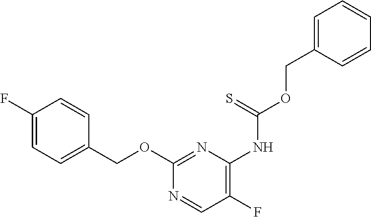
C1(F)=C(NC(OCC2=CC=CC=C2)=S)N=C(OCC2=CC=C(F)C=C2)N=C1
